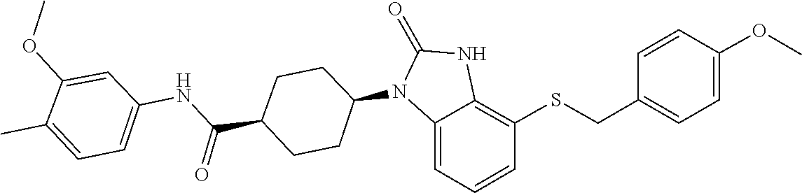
O(C)C1=CC=C(CSC2=C3NC(=O)N(C4CCC(C(NC5=CC=C(C)C(OC)=C5)=O)CC4)C3=CC=C2)C=C1
